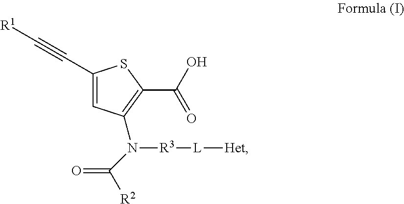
C1(C#C[R1])=CC(N(C([R2])=O)[R3][L][Het])=C(C(O)=O)S1
